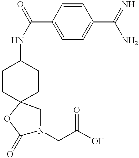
C1CC2(CCC1NC(C1=CC=C(C(N)=N)C=C1)=O)CN(CC(O)=O)C(=O)O2
